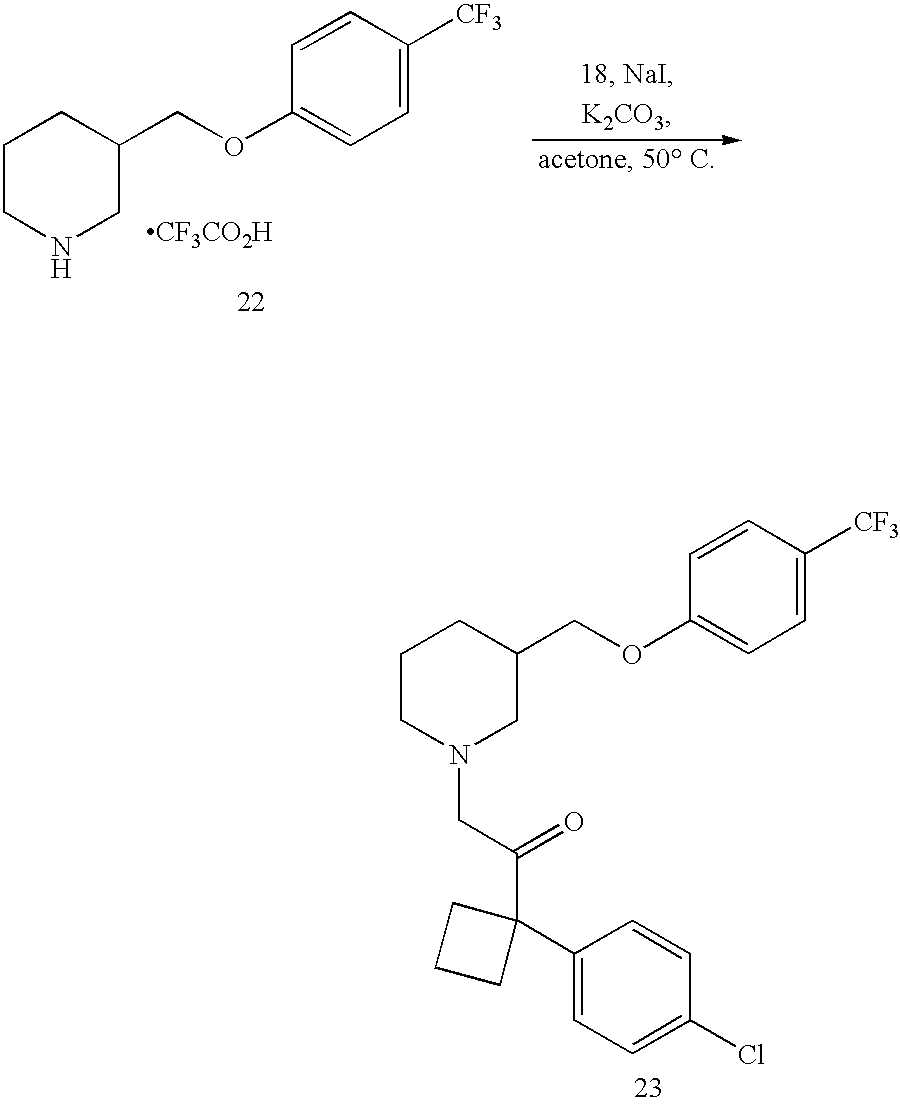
C1CNCC(COC2=CC=C([CF3])C=C2)C1.[CF3CO2H].C1CN(CC(C2(C3=CC=C(Cl)C=C3)CCC2)=O)CC(COC2=CC=C([CF3])C=C2)C1
